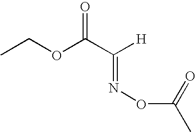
CCOC(C([H])=NOC(C)=O)=O
